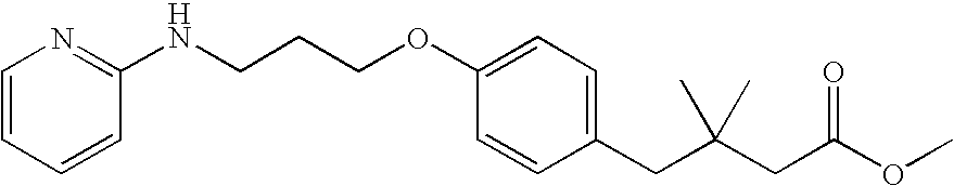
C1(OCCCNC2=NC=CC=C2)=CC=C(CC(CC(=O)OC)(C)C)C=C1
